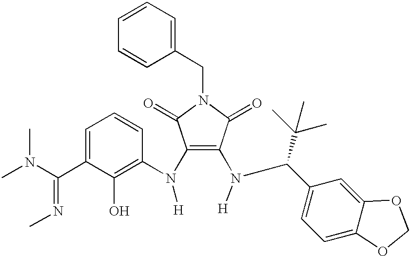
N(C(C1=CC=CC(N(C2=C(N(C(C3=CC=C4C(=C3)OCO4)C(C)(C)C)[H])C(=O)N(CC3=CC=CC=C3)C2=O)[H])=C1O)=NC)(C)C
